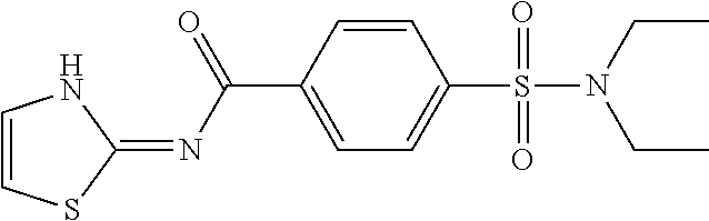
C1=CSC(=NC(C2=CC=C(S(=O)(=O)N(CC)CC)C=C2)=O)N1
